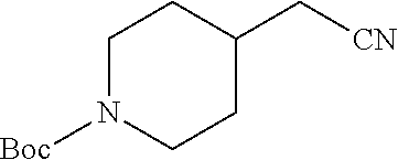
C1N([Boc])CCC(C[CN])C1
